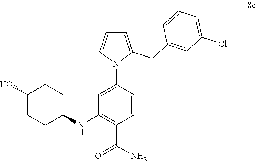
C1(O)CCC(NC2=C(C(N)=O)C=CC(N3C(CC4=CC(Cl)=CC=C4)=CC=C3)=C2)CC1
